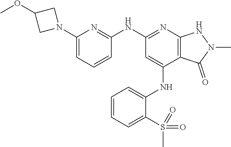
C1(NC2=NC3=C(C(NC4=CC=CC=C4S(C)(=O)=O)=C2)C(=O)N(C)N3)=NC(N2CC(OC)C2)=CC=C1
